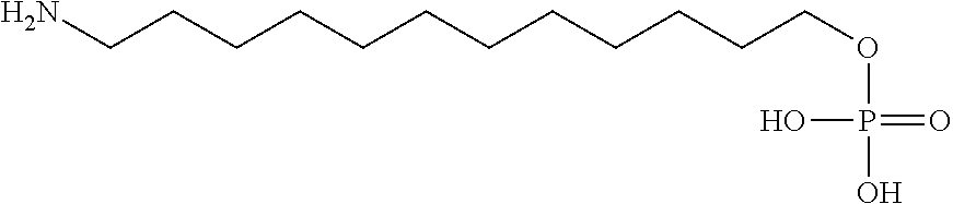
NCCCCCCCCCCCCOP(O)(=O)O
